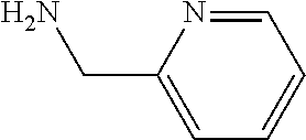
C1(CN)=CC=CC=N1
